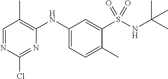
C1=NC(Cl)=NC(NC2=CC=C(C)C(S(NC(C)(C)C)(=O)=O)=C2)=C1C
